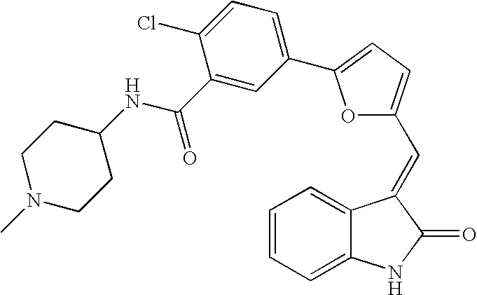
C1=CC=C2C(=C1)C(=CC1=CC=C(C3=CC=C(Cl)C(C(NC4CCN(C)CC4)=O)=C3)O1)C(=O)N2
